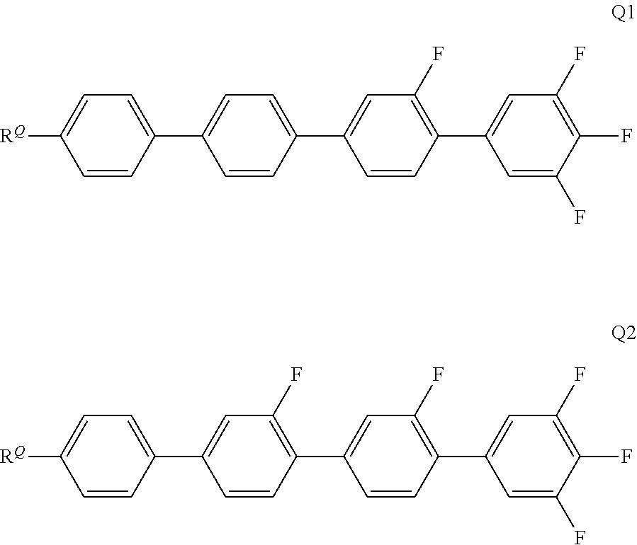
C1([RQ])=CC=C(C2=CC=C(C3=CC(F)=C(C4=CC(F)=C(F)C(F)=C4)C=C3)C=C2)C=C1.C1([RQ])=CC=C(C2=CC(F)=C(C3=CC(F)=C(C4=CC(F)=C(F)C(F)=C4)C=C3)C=C2)C=C1
